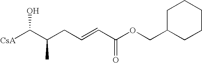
[CsA]C(C(CC=CC(=O)OCC1CCCCC1)C)O
